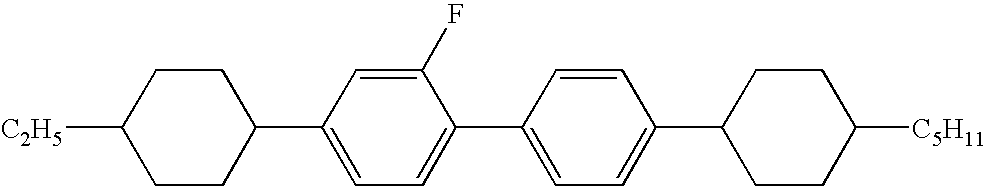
C1CC(C2=CC=C(C3=CC=C(C4CCC([C5H11])CC4)C=C3)C(F)=C2)CCC1[C2H5]
